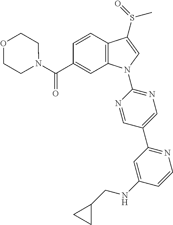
C(C1=CC2=C(C=C1)C(S(C)=O)=CN2C1=NC=C(C2=NC=CC(NCC3CC3)=C2)C=N1)(=O)N1CCOCC1
